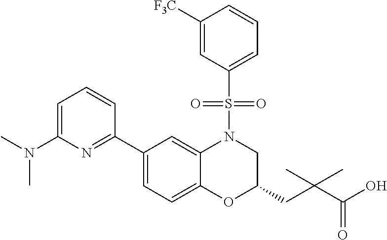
C1(C2=NC(N(C)C)=CC=C2)=CC=C2C(=C1)N(S(C1=CC=CC([F3C])=C1)(=O)=O)CC(CC(C(O)=O)(C)C)O2
